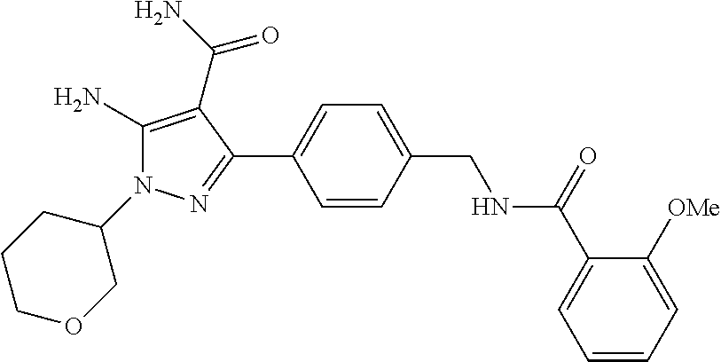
C1(N)=C(C(N)=O)C(C2=CC=C(CNC(C3=CC=CC=C3[OMe])=O)C=C2)=NN1C1COCCC1
